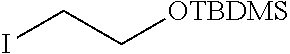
ICC[OTBDMS]
